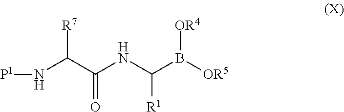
N(C(C(NC(B([OR5])[OR4])[R1])=O)[R7])[P1]
